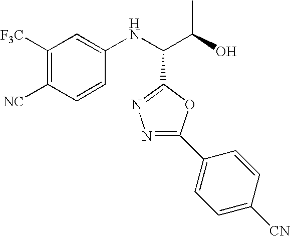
C1([F3C])=C([NC])C=CC(NC(C(O)C)C2=NN=C(C3=CC=C([CN])C=C3)O2)=C1
